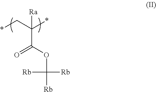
*CC(*)(C(OC([Rb])([Rb])[Rb])=O)[Ra]
